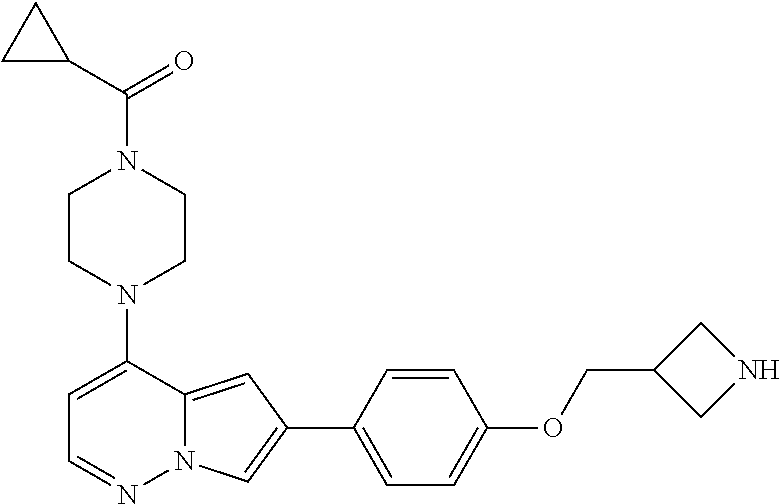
C1CN(C2=CC=NN3C2=CC(C2=CC=C(OCC4CNC4)C=C2)=C3)CCN1C(C1CC1)=O
